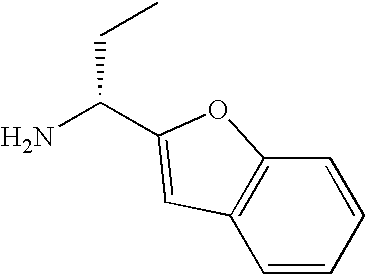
C12=C(C=CC=C1)OC(C(N)CC)=C2
